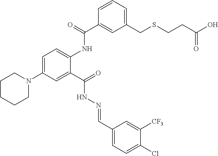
C1(C(=O)NC2=CC=C(N3CCCCC3)C=C2C(=O)NN=CC2=CC=C(Cl)C([CF3])=C2)=CC(CSCCC(O)=O)=CC=C1
